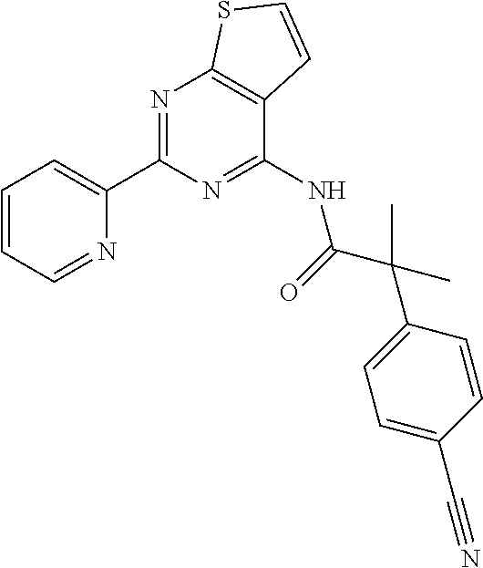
C1=CC=NC(C2=NC3=C(C(NC(C(C4=CC=C(C#N)C=C4)(C)C)=O)=N2)C=CS3)=C1
